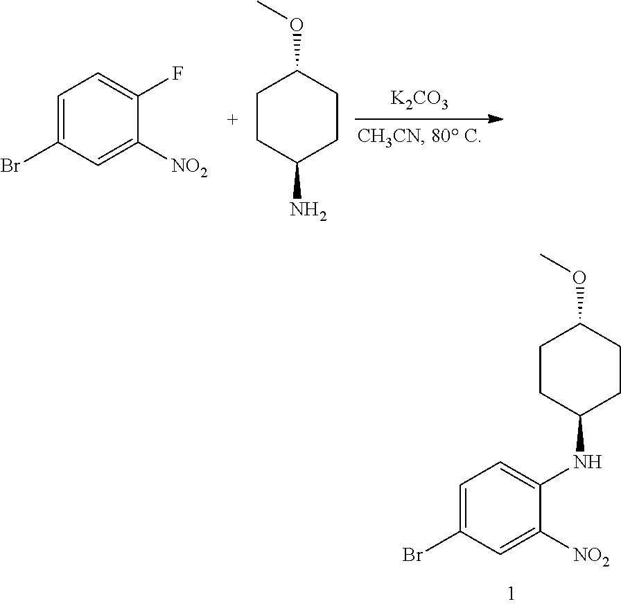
C1CC(NC2=CC=C(Br)C=C2[NO2])CCC1OC.[K2CO3].C1=C(Br)C=C([NO2])C(F)=C1.C1CC(N)CCC1OC
